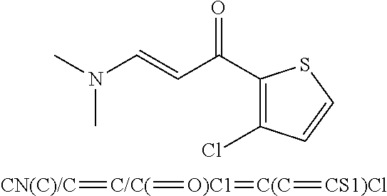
C1(C(=O)C=CN(C)C)=C(Cl)C=CS1.[CN(C)/C]=[C/C(]=[O)C1]=[C(C]=[CS1)Cl]
